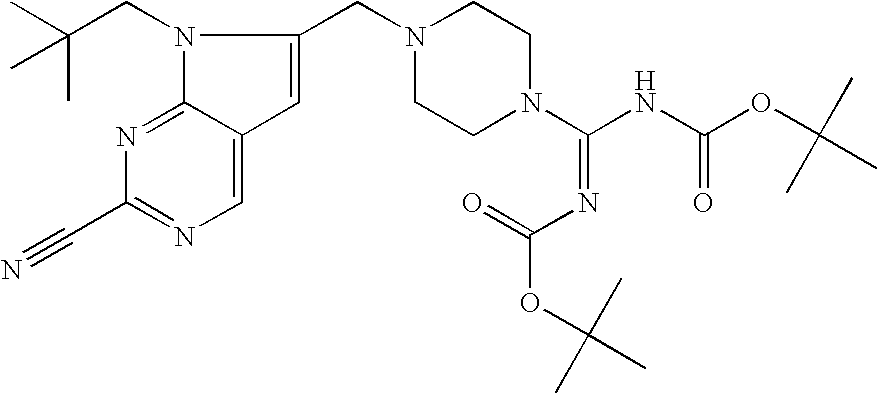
N1=C2C(=CN=C1C#N)C=C(CN1CCN(C(NC(OC(C)(C)C)=O)=NC(OC(C)(C)C)=O)CC1)N2CC(C)(C)C
